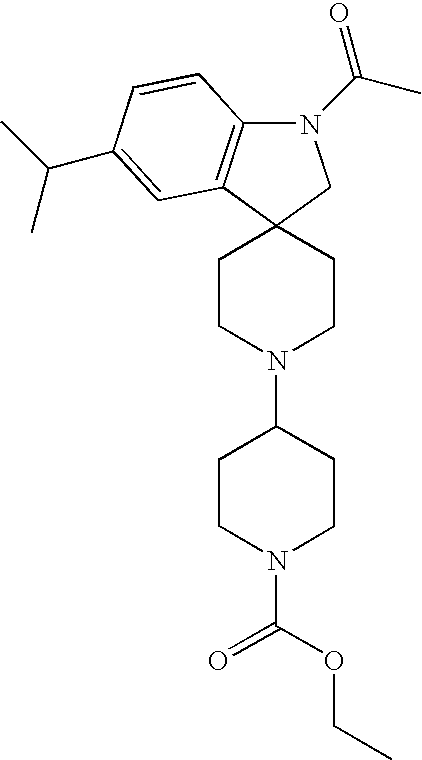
N1(C(C)=O)C2=C(C3(C1)CCN(C1CCN(C(=O)OCC)CC1)CC3)C=C(C(C)C)C=C2
